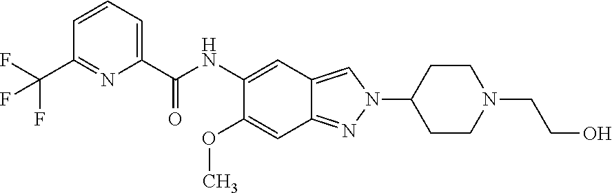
C1(C(NC2=CC3=CN(C4CCN(CCO)CC4)N=C3C=C2OC)=O)=CC=CC(C(F)(F)F)=N1
